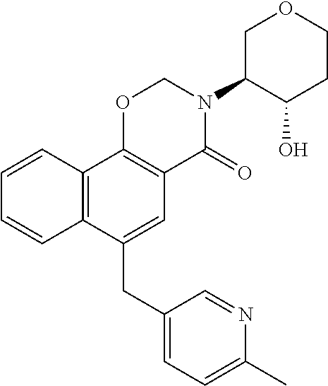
C1(CC2=CC3=C(C4=C2C=CC=C4)OCN(C2C(O)CCOC2)C3=O)=CC=C(C)N=C1
